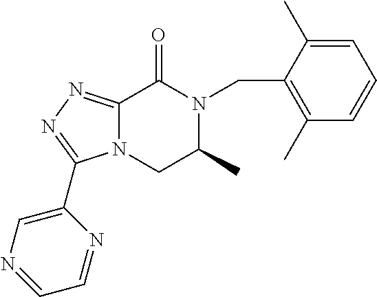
C12=NN=C(C3=CN=CC=N3)N1CC(C)N(CC1=C(C)C=CC=C1C)C2=O
